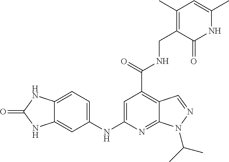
N(C1=CC=C2C(=C1)NC(=O)N2)C1=CC(C(NCC2=C(C)C=C(C)NC2=O)=O)=C2C(=N1)N(C(C)C)N=C2
